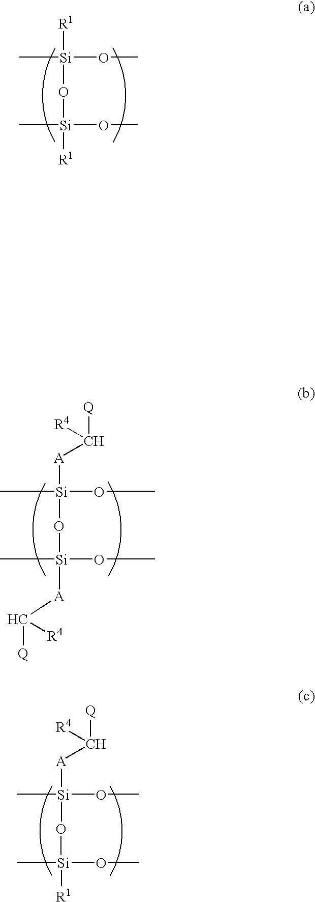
C[Si](OC)([R1])O[Si](C)(OC)[R1].C[Si](OC)(O[Si](C)(OC)[A]C([Q])[R4])[A]C([Q])[R4].[Si](OC)(O[Si](OC)([R1])C)([A]C([Q])[R4])C
